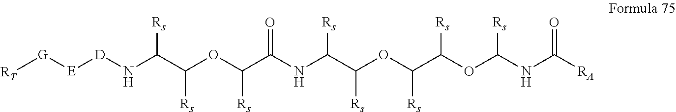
[RT][G][E][D]NC(C(OC(C(NC(C(OC(C(OC(NC([RA])=O)[Rs])[Rs])[Rs])[Rs])[Rs])=O)[Rs])[Rs])[Rs]
